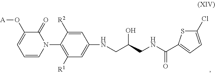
C1=CN(C2=C([R1])C=C(NCC(CNC(=O)C3=CC=C(Cl)S3)O)C=C2[R2])C(=O)C(O[A])=C1
